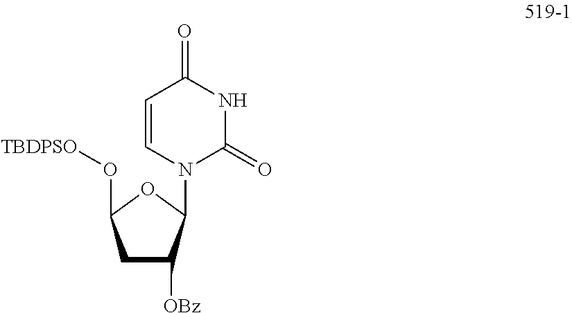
C1C([OBz])C(N2C(=O)NC(=O)C=C2)OC1O[TBDPSO]
